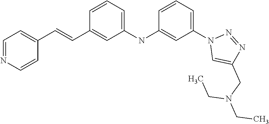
C1=NC=CC(C=CC2=CC(NC3=CC(N4C=C(CN(CC)CC)N=N4)=CC=C3)=CC=C2)=C1
